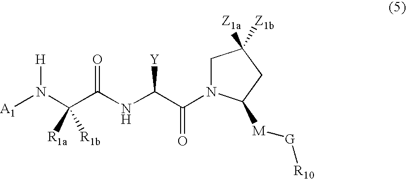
C1N(C(C(NC(C(N([A1])[H])([R1a])[R1b])=O)[Y])=O)C([M][G][R10])CC1([Z1a])[Z1b]
